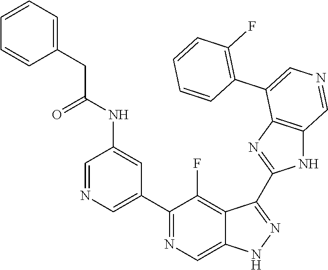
C1(C2=CN=CC(NC(=O)CC3=CC=CC=C3)=C2)=NC=C2C(=C1F)C(C1=NC3=C(N1)C=NC=C3C1=C(F)C=CC=C1)=NN2
